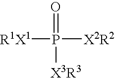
[R1X1]P([X3R3])(=O)[X2R2]
